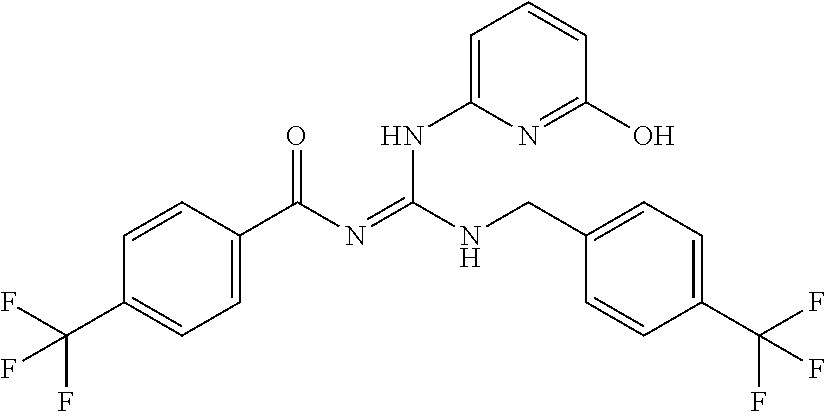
C1=CC(C(N=C(NCC2=CC=C(C(F)(F)F)C=C2)NC2=CC=CC(O)=N2)=O)=CC=C1C(F)(F)F
